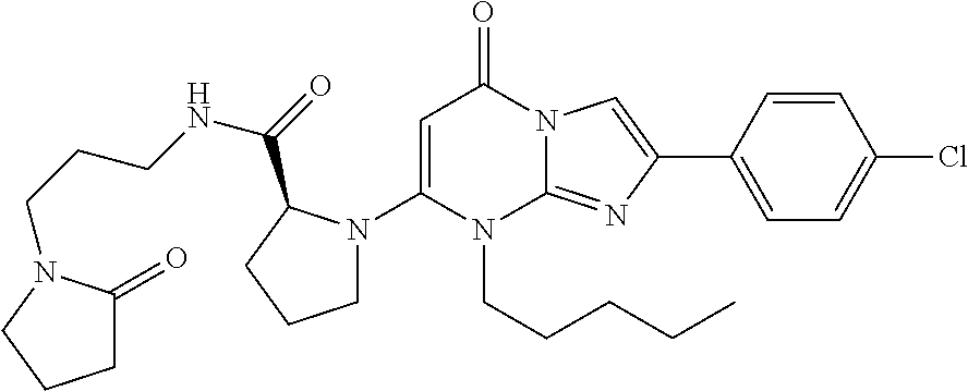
C1(N2CCCC2C(NCCCN2C(=O)CCC2)=O)=CC(=O)N2C(=NC(C3=CC=C(Cl)C=C3)=C2)N1CCCCC
